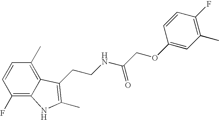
C1(F)=C2C(=C(C)C=C1)C(CCNC(COC1=CC(C)=C(F)C=C1)=O)=C(C)N2
